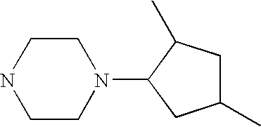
C1CN(C2CC(C)CC2C)CCN1
